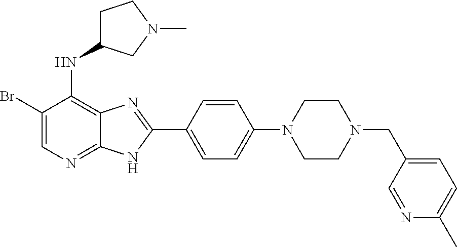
C1(Br)=CN=C2C(=C1NC1CCN(C)C1)N=C(C1=CC=C(N3CCN(CC4=CC=C(C)N=C4)CC3)C=C1)N2
